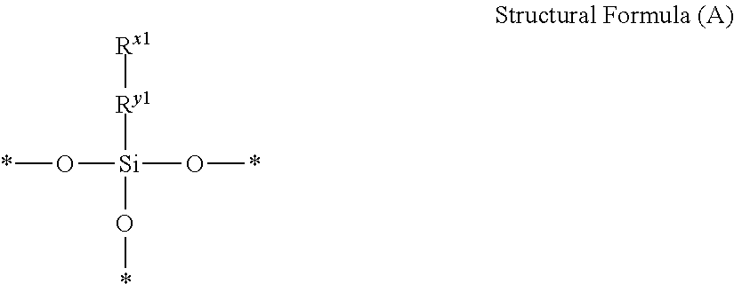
*O[Si](O*)([Ry1][Rx1])O*
